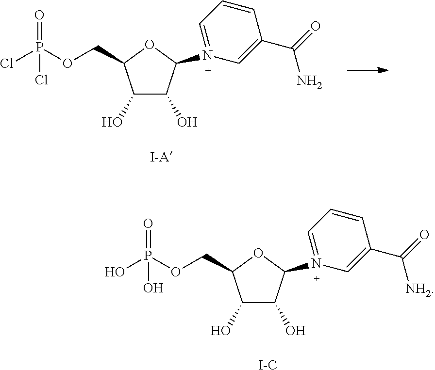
C1(O)C(O)C(N2=CC=CC(C(=O)N)=C2)OC1COP(Cl)(=O)Cl.[I-A].C1(O)C(O)C(N2=CC=CC(C(=O)[NH2])=C2)OC1COP(O)(=O)O.[I-C]
